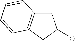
C1C2=C(CC1O)C=CC=C2
